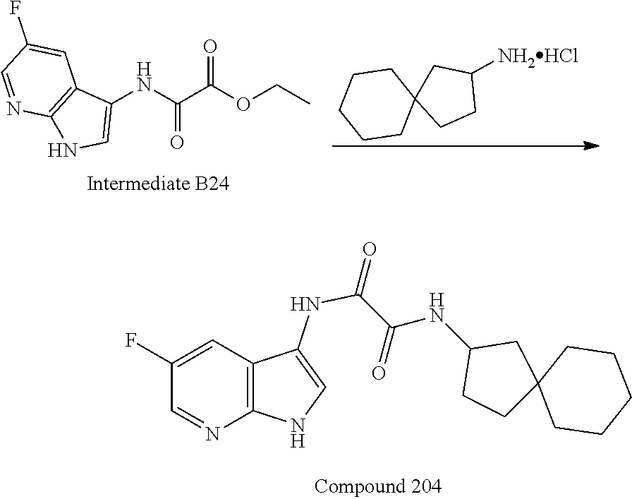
C1C2(CCCCC2)CC(NC(C(NC2=CNC3=C2C=C(F)C=N3)=O)=O)C1.C1CCCC2(C1)CC([NH2HCl])CC2.C12=C(N=CC(F)=C1)NC=C2NC(=O)C(=O)OCC
